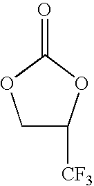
C1C([CF3])OC(=O)O1
